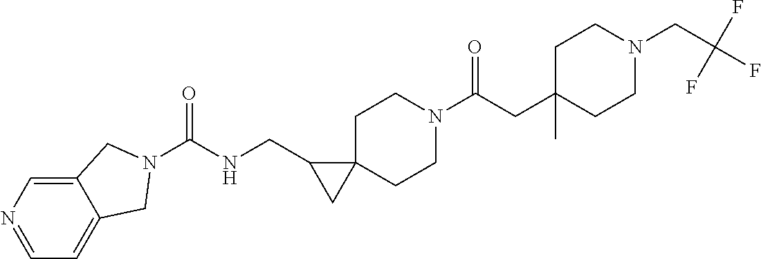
O=C(CC1(C)CCN(CC(F)(F)F)CC1)N1CCC2(CC1)C(CNC(=O)N1CC3=CC=NC=C3C1)C2
